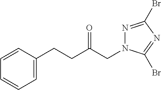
C1=C(CCC(CN2N=C(Br)N=C2Br)=O)C=CC=C1
